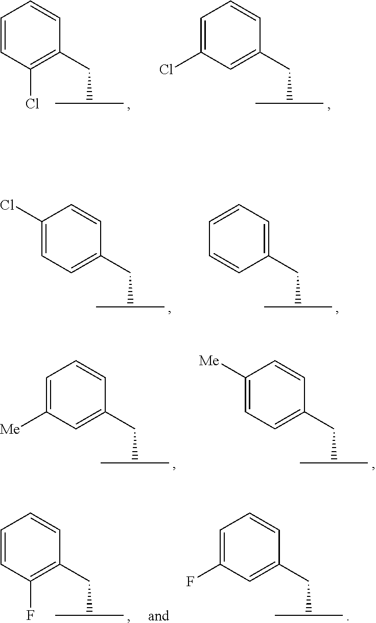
C1=CC(Cl)=C(CC(C)C)C=C1.C1=C(Cl)C=C(CC(C)C)C=C1.C1(Cl)=CC=C(CC(C)C)C=C1.C1=CC=C(CC(C)C)C=C1.C1=C([Me])C=C(CC(C)C)C=C1.C1([Me])=CC=C(CC(C)C)C=C1.C1=CC(F)=C(CC(C)C)C=C1.C1=C(F)C=C(CC(C)C)C=C1
